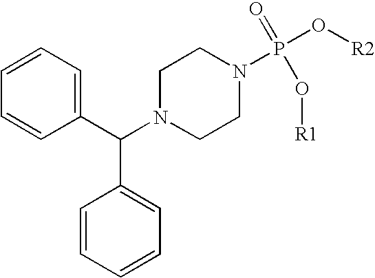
C1=CC=C(C(N2CCN(P(O[R2])(=O)O[R1])CC2)C2=CC=CC=C2)C=C1
